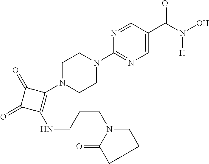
C1(N2CCN(C3=NC=C(C(N(O)[H])=O)C=N3)CC2)=C(NCCCN2CCCC2=O)C(=O)C1=O
